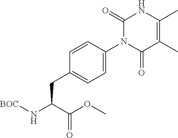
C1(C)=C(C)C(=O)N(C2=CC=C(CC(C(OC)=O)N[BOC])C=C2)C(=O)N1
